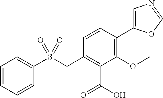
C1=CC=CC(S(CC2=C(C(=O)O)C(OC)=C(C3=CN=CO3)C=C2)(=O)=O)=C1
